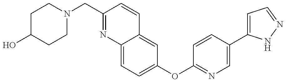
C1C(O)CCN(CC2=NC3=CC=C(OC4=NC=C(C5=CC=NN5)C=C4)C=C3C=C2)C1
